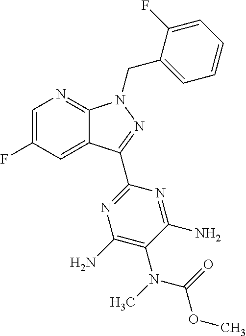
C1=C(F)C=C2C(=N1)N(CC1=CC=CC=C1F)N=C2C1=NC(N)=C(N(C(=O)OC)C)C(N)=N1
